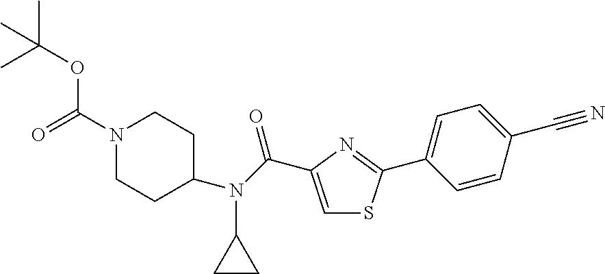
C1=C(C#N)C=CC(C2=NC(C(N(C3CCN(C(=O)OC(C)(C)C)CC3)C3CC3)=O)=CS2)=C1
